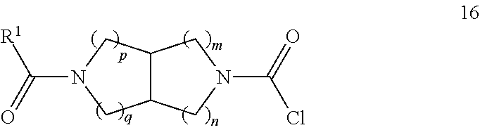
C(N1CC2C(C1)CN(C(=O)Cl)C2)([R1])=O
